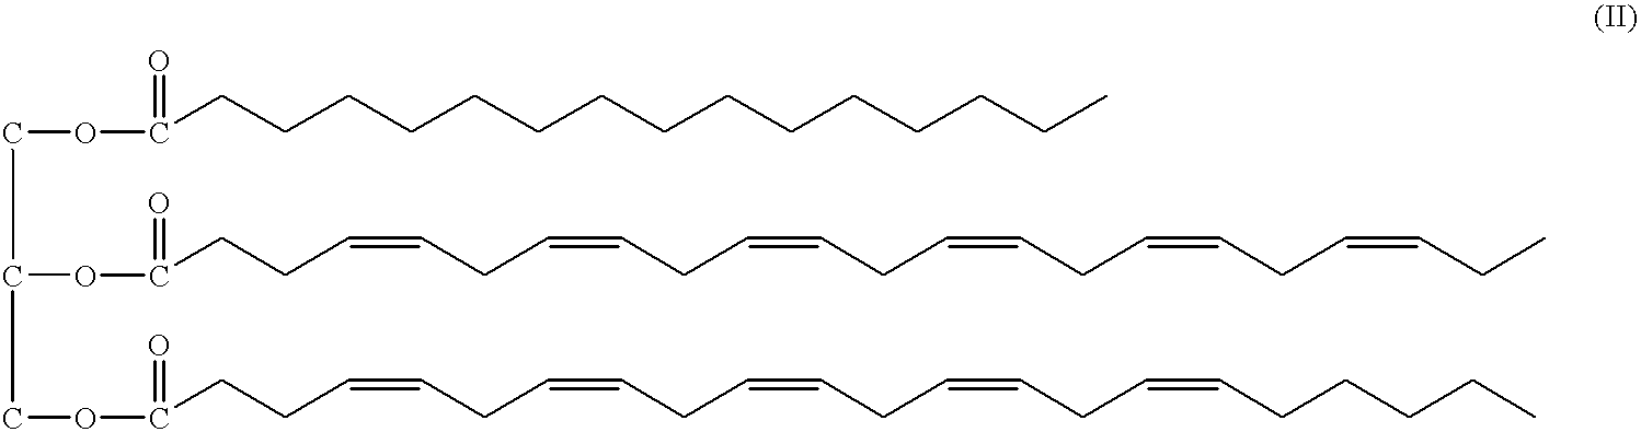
C(OC(CCCCCCCCCCCCCCC)=O)C(OC(CCC=CCC=CCC=CCC=CCC=CCC=CCC)=O)COC(CCC=CCC=CCC=CCC=CCC=CCCCCC)=O
